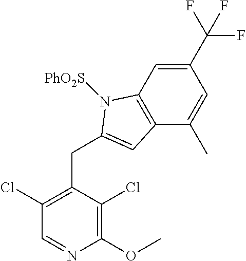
C1(OC)=C(Cl)C(CC2=CC3=C(C=C(C(F)(F)F)C=C3C)N2[PhO2S])=C(Cl)C=N1
